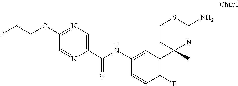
C1(OCCF)=NC=C(C(NC2=CC(C3(C)N=C(N)SCC3)=C(F)C=C2)=O)N=C1
